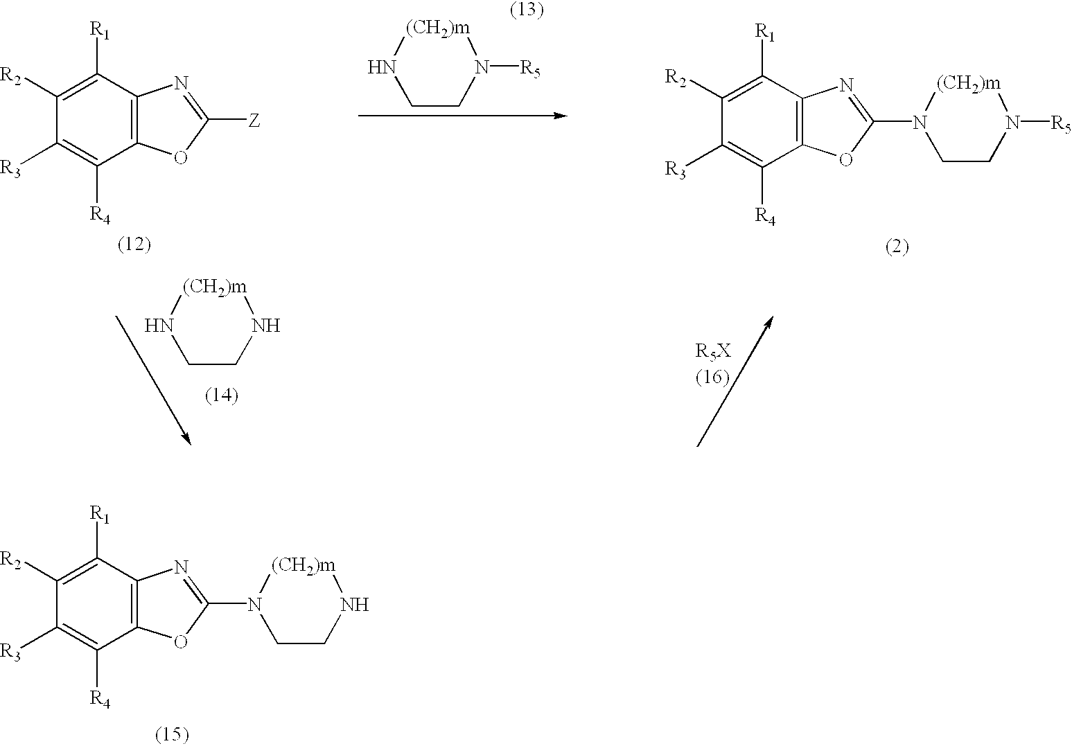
C1([R4])=C([R3])C([R2])=C([R1])C2=C1OC(N1CCN([R5])[(CH2)m]1)=N2.C1([R1])=C([R2])C([R3])=C([R4])C2=C1N=C([Z])O2.[(CH2)m]1NCCN1[R5].[(CH2)m]1NCCN1.C1([R1])=C([R2])C([R3])=C([R4])C2=C1N=C(N1CCN[(CH2)m]1)O2
